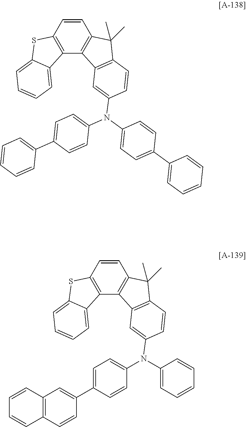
C12=C(C=CC3=C1C1=C(C3(C)C)C=CC(N(C3=CC=C(C4=CC=CC=C4)C=C3)C3=CC=C(C4=CC=CC=C4)C=C3)=C1)SC1=CC=CC=C21.C12=C(C=CC3=C1C1=C(C3(C)C)C=CC(N(C3=CC=CC=C3)C3=CC=C(C4=CC5=C(C=C4)C=CC=C5)C=C3)=C1)SC1=CC=CC=C21
